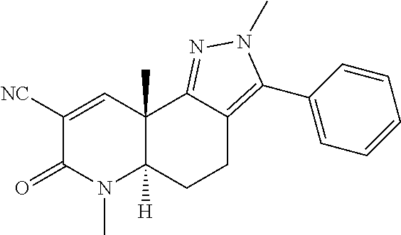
C1([NC])=CC2(C)C([H])(N(C)C1=O)CCC1=C(C3=CC=CC=C3)N(C)N=C21
